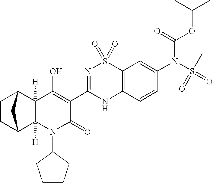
C1CC2C3([H])C([H])(C1C2)C(O)=C(C1=NS(=O)(=O)C2=C(N1)C=CC(N(S(=O)(=O)C)C(=O)OC(C)C)=C2)C(=O)N3C1CCCC1
